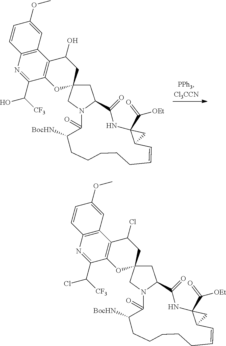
C1C2(CN3C1C(=O)NC1(C([OEt])=O)C(C1)C=CCCCCCC([BocHN])C3=O)CC(Cl)C1=C(O2)C(C(Cl)[CF3])=NC2=C1C=C(OC)C=C2.C1C2(CN3C1C(=O)NC1(C([OEt])=O)C(C1)C=CCCCCCC([BocHN])C3=O)CC(O)C1=C(O2)C(C(O)[CF3])=NC2=C1C=C(OC)C=C2
